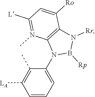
C1=CC=C(N2B([Rp])N([Rr])C3=C2N(C)=C([L])C=C3[Ro])C(C)=C1[LA]
